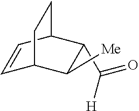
C1=CC2C(C(=O)[H])C([Me])C1CC2
